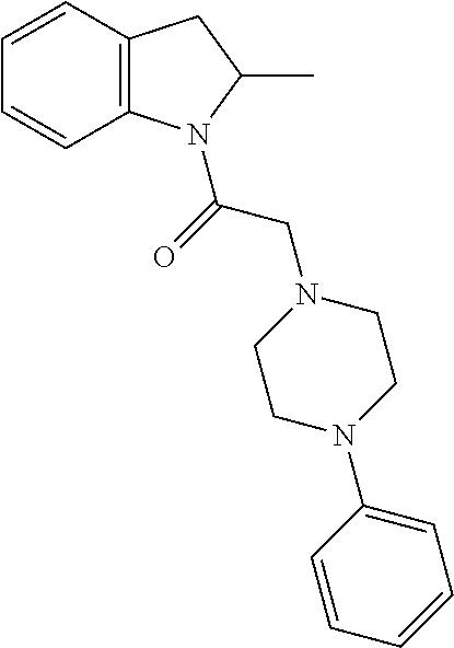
C12=C(C=CC=C1)CC(C)N2C(=O)CN1CCN(C2=CC=CC=C2)CC1
